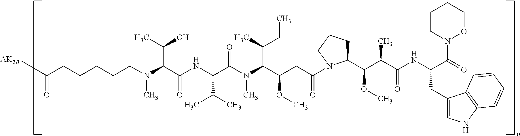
[AK2B]C(CCCCCN(C(C(NC(C(N(C(C(CC(=O)N1C(C(C(C(NC(C(=O)N2OCCCC2)CC2=CNC3=C2C=CC=C3)=O)C)OC)CCC1)OC)C(C)CC)C)=O)C(C)C)=O)C(C)O)C)=O
